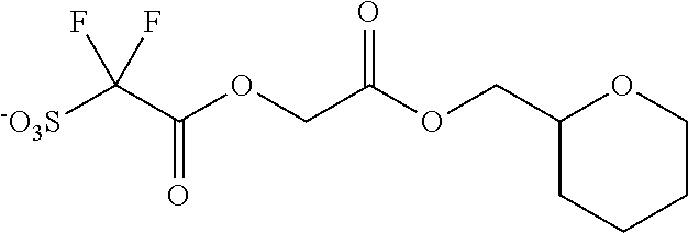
C1(COC(COC(C([-O3S])(F)F)=O)=O)CCCCO1
